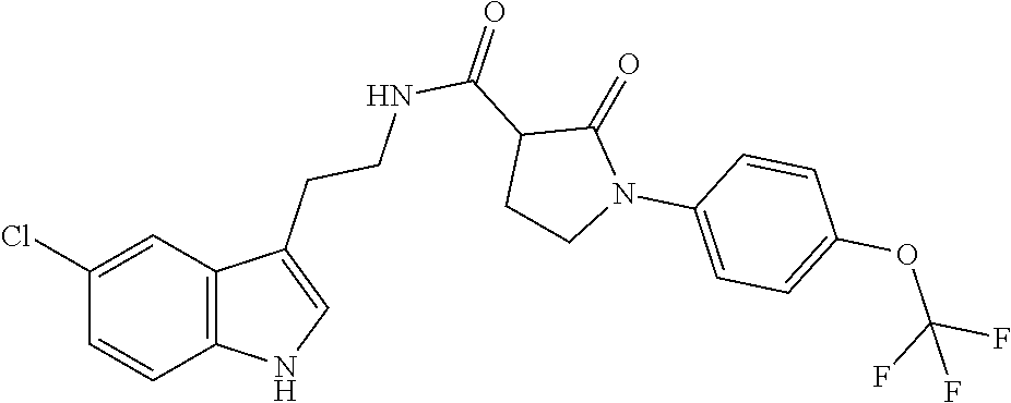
C12=C(C=C(Cl)C=C1)C(CCNC(C1CCN(C3=CC=C(OC(F)(F)F)C=C3)C1=O)=O)=CN2
